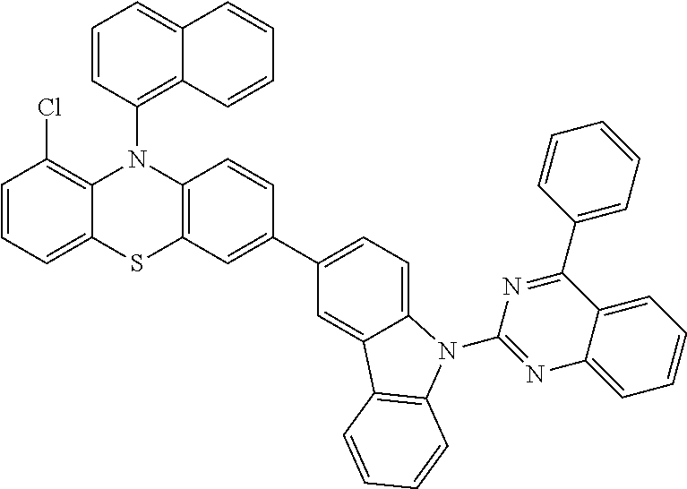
C1=CC=C2C(=C1Cl)N(C1=C3C(=CC=C1)C=CC=C3)C1=C(C=C(C3=CC=C4C(=C3)C3=C(N4C4=NC5=CC=CC=C5C(C5=CC=CC=C5)=N4)C=CC=C3)C=C1)S2
